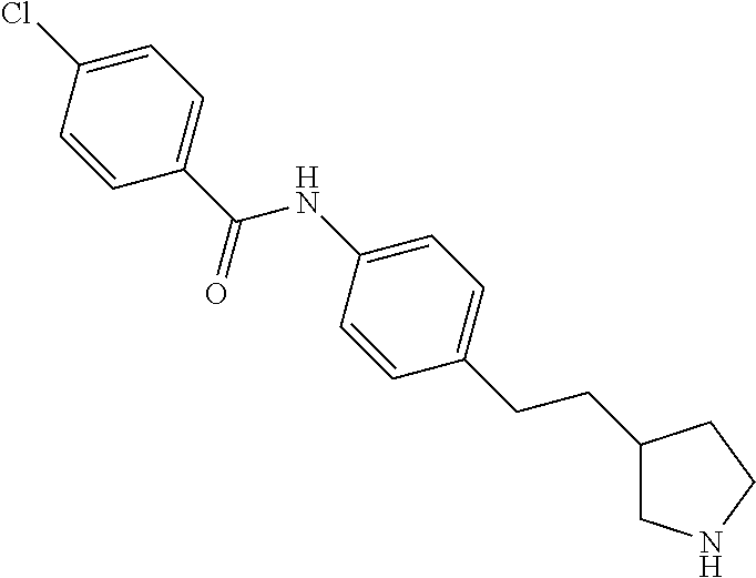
C1(Cl)=CC=C(C(=O)NC2=CC=C(CCC3CNCC3)C=C2)C=C1
